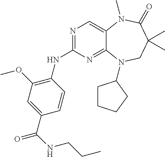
N1=C(NC2=C(OC)C=C(C(NCCC)=O)C=C2)N=C2C(=C1)N(C)C(=O)C(C)(C)CN2C1CCCC1
